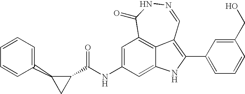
N1=CC2=C(C3=CC=CC(CO)=C3)NC3=CC(NC(=O)C4C(C5=CC=CC=C5)C4)=CC(=C23)C(=O)N1
